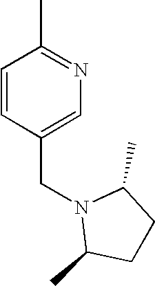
C1=CC(CN2C(C)CCC2C)=CN=C1C
